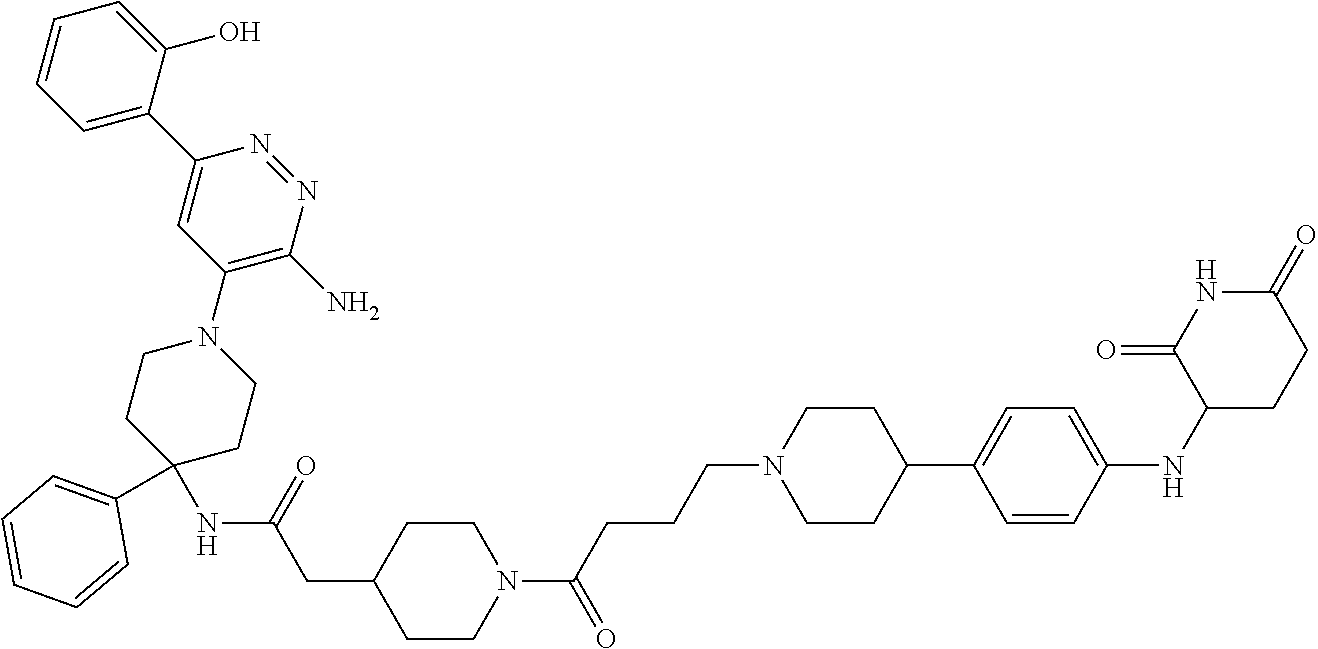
C1(NC2=CC=C(C3CCN(CCCC(N4CCC(CC(NC5(C6=CC=CC=C6)CCN(C6=C(N)N=NC(C7=CC=CC=C7O)=C6)CC5)=O)CC4)=O)CC3)C=C2)CCC(=O)NC1=O
